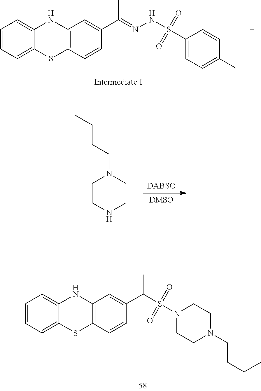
CC(=NNS(=O)(=O)C1=CC=C(C)C=C1)C1=CC2=C(SC3=CC=CC=C3N2)C=C1.[DABSO].[DMSO].C1CNCCN1CCCC.C1N(CCCC)CCN(S(=O)(=O)C(C2=CC3=C(SC4=CC=CC=C4N3)C=C2)C)C1
